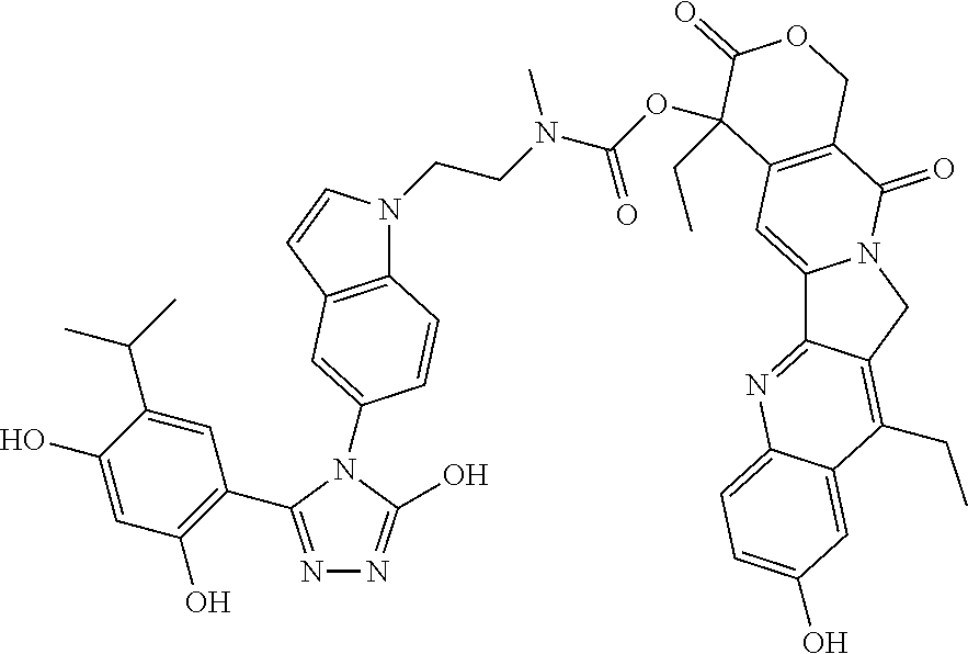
N1=C(C2=C(O)C=C(O)C(C(C)C)=C2)N(C2=CC3=C(N(CCN(C(OC4(CC)C5=C(C(=O)N6C(=C5)C5=NC7=CC=C(O)C=C7C(CC)=C5C6)COC4=O)=O)C)C=C3)C=C2)C(O)=N1
